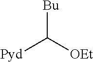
[Bu]C([OEt])[Pyd]
